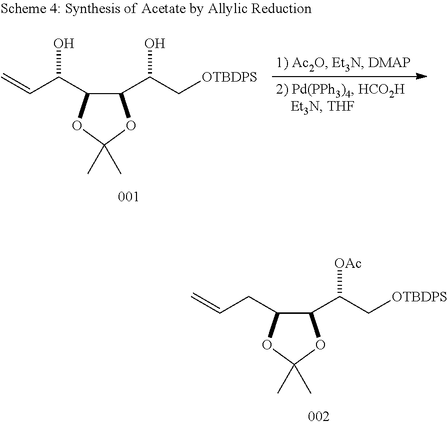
C1(C(C[OTBDPS])[OAc])C(CC=C)OC(C)(C)O1.C1(C(C[OTBDPS])O)C(C(C=C)O)OC(C)(C)O1
